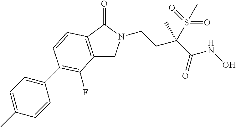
C12=C(C(=O)N(CCC(C(=O)NO)(S(C)(=O)=O)C)C1)C=CC(C1=CC=C(C)C=C1)=C2F
